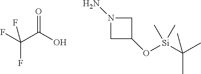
FC(C(=O)O)(F)F.O([Si](C(C)(C)C)(C)C)C1CN(N)C1
